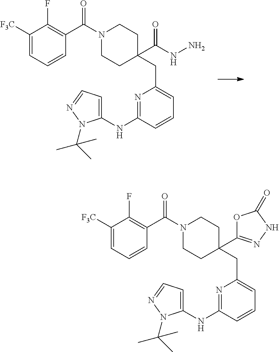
C1([F3C])=CC=CC(C(N2CCC(CC3=CC=CC(NC4=CC=NN4C(C)(C)C)=N3)(C(=O)NN)CC2)=O)=C1F.C1([F3C])=CC=CC(C(N2CCC(CC3=CC=CC(NC4=CC=NN4C(C)(C)C)=N3)(C3=NNC(=O)O3)CC2)=O)=C1F
